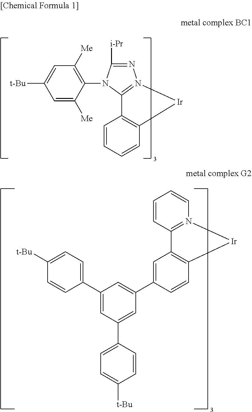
C1=C([t-Bu])C=C([Me])C(N2C([i-Pr])=NN3=C2C2=C(C=CC=C2)[Ir]3)=C1[Me].C1(C2=CC=C([t-Bu])C=C2)=CC(C2=CC=C([t-Bu])C=C2)=CC(C2=CC3=C(C=C2)[Ir]N2=C3C=CC=C2)=C1
